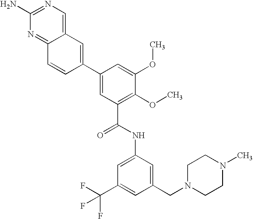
C12=NC(N)=NC=C1C=C(C1=CC(C(NC3=CC(C(F)(F)F)=CC(CN4CCN(C)CC4)=C3)=O)=C(OC)C(OC)=C1)C=C2
